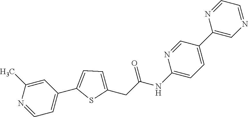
C1(CC(NC2=CC=C(C3=CN=CC=N3)C=N2)=O)=CC=C(C2=CC=NC(C)=C2)S1
